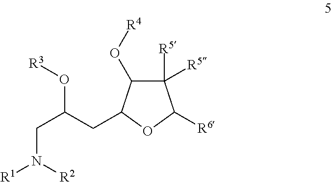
C1([R5])([R5])C(O[R4])C(CC(CN([R2])[R1])O[R3])OC1[R6]
